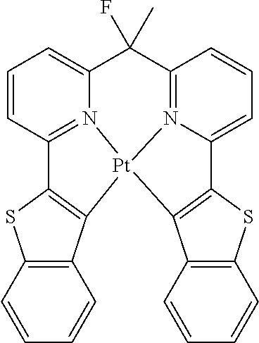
C1=CC2=N3C(=C1)C(F)(C)C1=N4C(=CC=C1)C1=C([Pt]34C3=C2SC2=C3C=CC=C2)C2=C(S1)C=CC=C2
